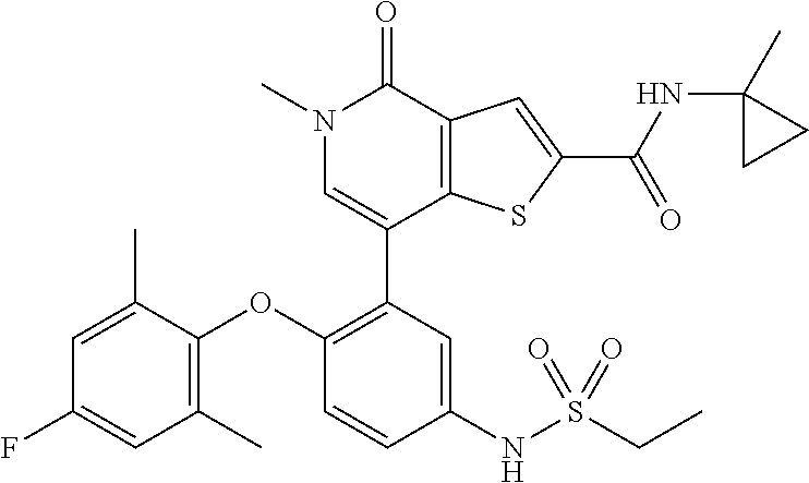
C1(C2=C(OC3=C(C)C=C(F)C=C3C)C=CC(NS(CC)(=O)=O)=C2)=CN(C)C(=O)C2=C1SC(C(NC1(C)CC1)=O)=C2
